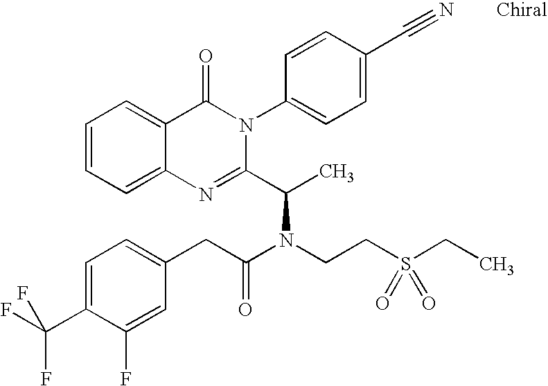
C12=CC=CC=C1C(=O)N(C1=CC=C(C#N)C=C1)C(C(C)N(CCS(=O)(=O)CC)C(CC1=CC=C(C(F)(F)F)C(F)=C1)=O)=N2
